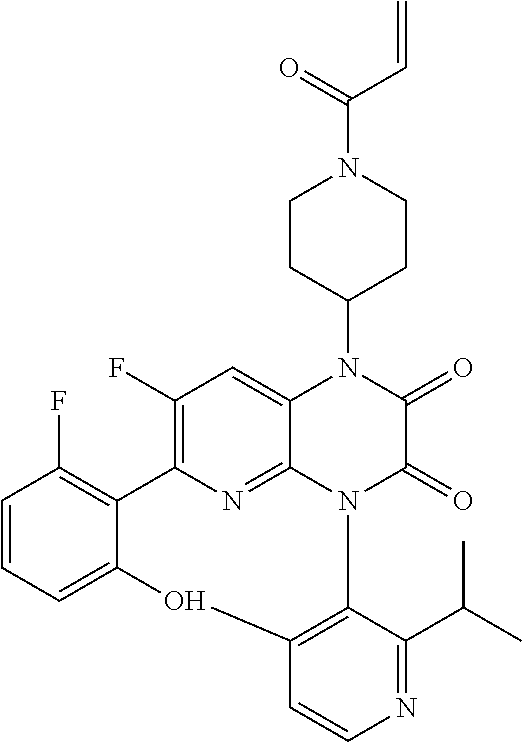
C12=C(C=CN=C1C(C)C)OC1=CC=CC(F)=C1C1=C(F)C=C3N(C4CCN(C(C=C)=O)CC4)C(=O)C(=O)N2C3=N1
